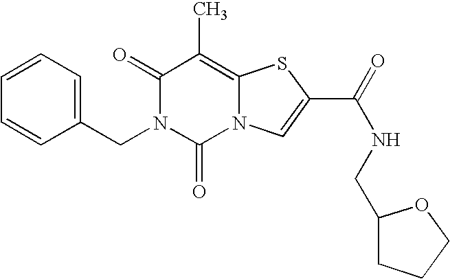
C1(=O)N(CC2=CC=CC=C2)C(=O)N2C(=C1C)SC(C(=O)NCC1CCCO1)=C2
